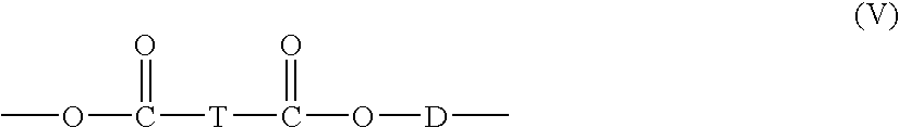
O(C([T]C(O[D]C)=O)=O)C
